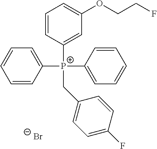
C1([P+](C2=CC=CC=C2)(C2=CC=CC=C2)CC2=CC=C(F)C=C2)=CC(OCCF)=CC=C1.[Br-]
